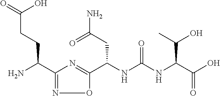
C(NC(NC(C(O)=O)C(C)O)=O)(CC(N)=O)C1=NC(C(N)CCC(=O)O)=NO1
